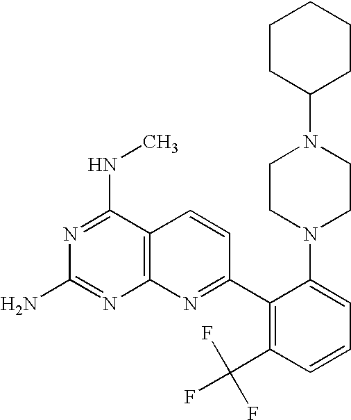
N1=C(NC)C2=C(N=C1N)N=C(C1=C(C(F)(F)F)C=CC=C1N1CCN(C3CCCCC3)CC1)C=C2
